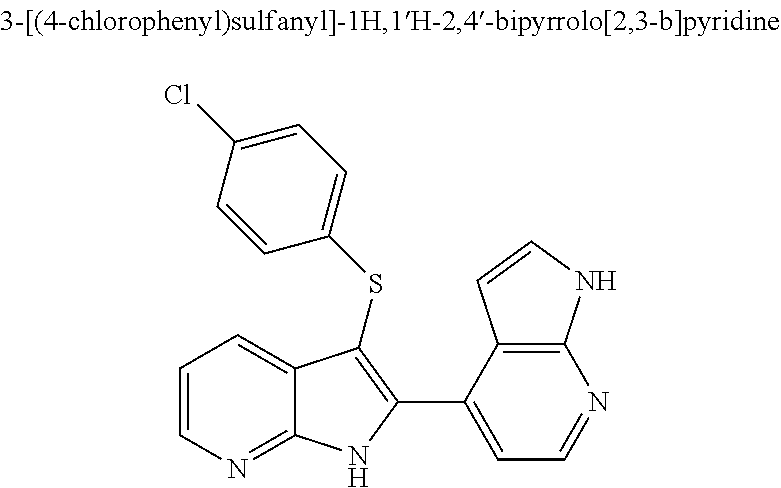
C1=CN=C2C(=C1)C(SC1=CC=C(Cl)C=C1)=C(C1=CC=NC3=C1C=CN3)N2
